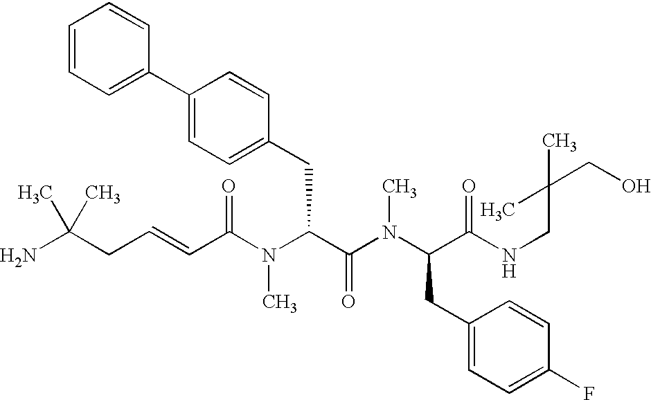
C(C(N(C(C(N(C(C(NCC(CO)(C)C)=O)CC1=CC=C(F)C=C1)C)=O)CC1=CC=C(C2=CC=CC=C2)C=C1)C)=O)=CCC(N)(C)C
